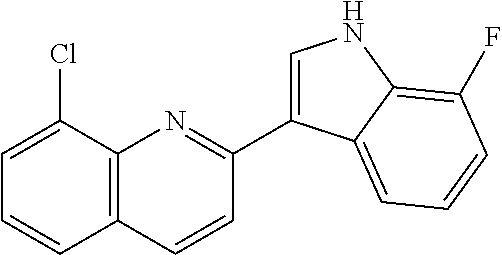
C1=C(Cl)C2=C(C=C1)C=CC(C1=CNC3=C(F)C=CC=C13)=N2
